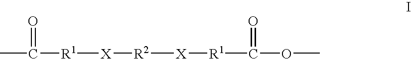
CC([R1][X][R2][X][R1]C(OC)=O)=O
